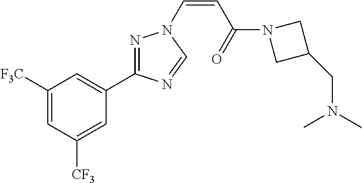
C1([F3C])=CC([CF3])=CC(C2=NN(C=CC(=O)N3CC(CN(C)C)C3)C=N2)=C1
